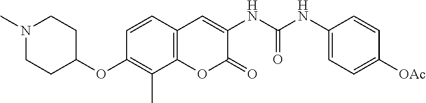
C1(NC(NC2=CC3=C(OC2=O)C(C)=C(OC2CCN(C)CC2)C=C3)=O)=CC=C([OAc])C=C1
